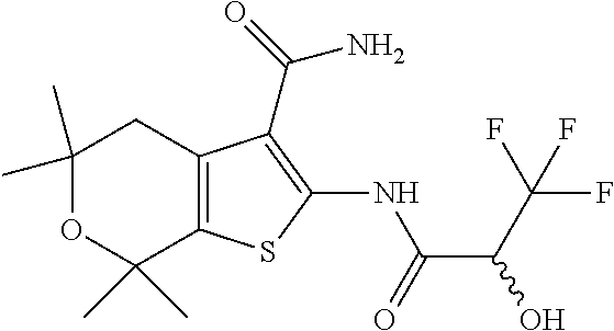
C1(C)(C)OC(C)(C)C2=C(C1)C(C(N)=O)=C(NC(=O)C(C(F)(F)F)O)S2
